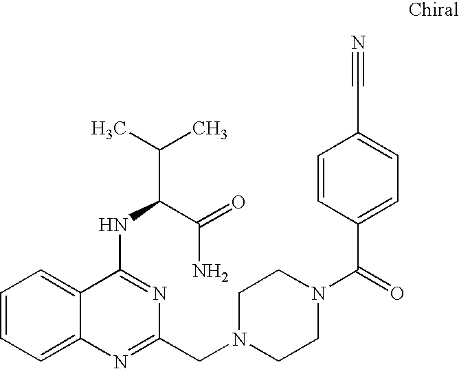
C1=CC=C2C(=C1)C(NC(C(C)C)C(=O)N)=NC(CN1CCN(C(C3=CC=C(C#N)C=C3)=O)CC1)=N2
